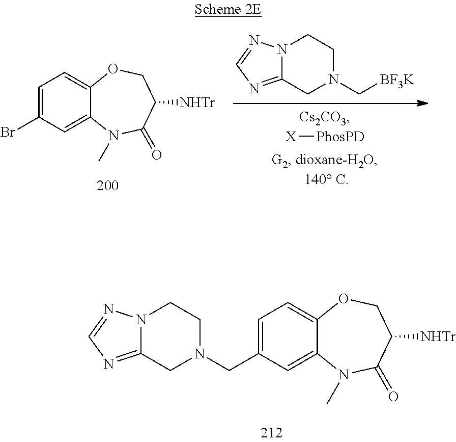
C1(CN2CC3=NC=NN3CC2)=CC=C2OCC([NHTr])C(=O)N(C)C2=C1.C1(Br)=CC=C2OCC([NHTr])C(=O)N(C)C2=C1.[X][PhosPD].N12C(=NC=N1)CN(C[BF3K])CC2
